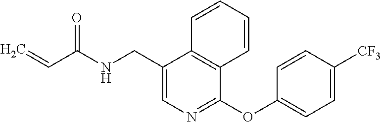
C1=C(CNC(C=C)=O)C2=C(C(OC3=CC=C([CF3])C=C3)=N1)C=CC=C2
